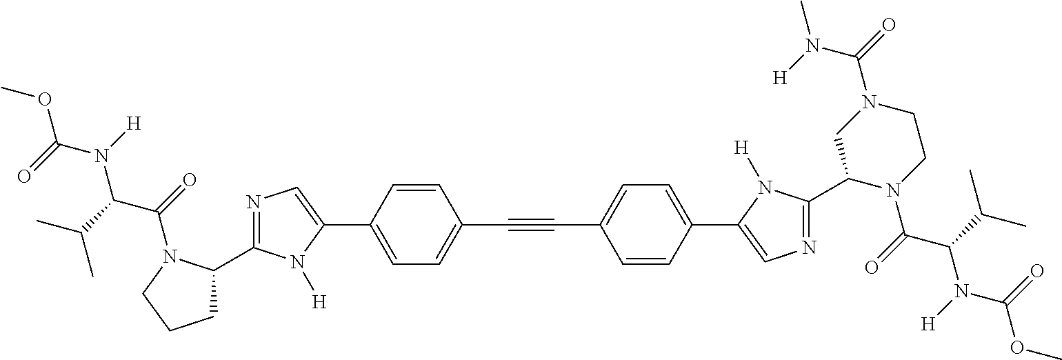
C1=C(C2=CN=C(C3CCCN3C(=O)C(C(C)C)N(C(OC)=O)[H])N2[H])C=CC(C#CC2=CC=C(C3=CN=C(C4N(C(=O)C(C(C)C)N(C(OC)=O)[H])CCN(C(=O)N([H])C)C4)N3[H])C=C2)=C1
